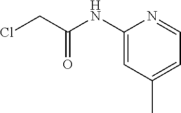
C1(NC(CCl)=O)=CC(C)=CC=N1
